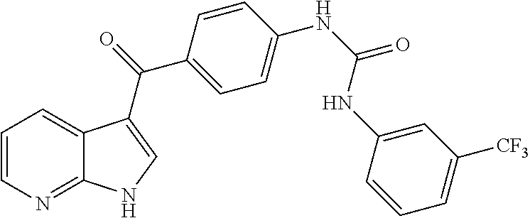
C1=CN=C2C(=C1)C(C(=O)C1=CC=C(NC(=O)NC3=CC([CF3])=CC=C3)C=C1)=CN2
